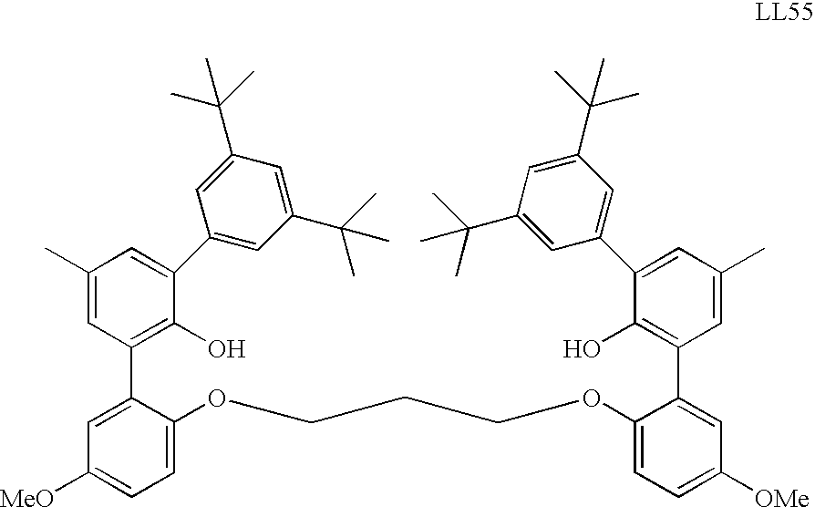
C1([MeO])=CC=C(OCCCOC2=CC=C([OMe])C=C2C2=C(O)C(C3=CC(C(C)(C)C)=CC(C(C)(C)C)=C3)=CC(C)=C2)C(C2=C(O)C(C3=CC(C(C)(C)C)=CC(C(C)(C)C)=C3)=CC(C)=C2)=C1
